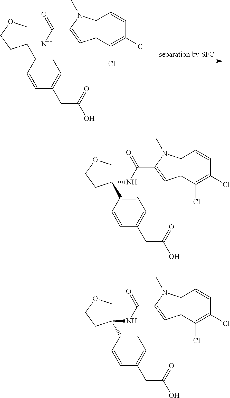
C1(NC(C2=CC3=C(N2C)C=CC(Cl)=C3Cl)=O)(C2=CC=C(CC(O)=O)C=C2)COCC1.C1(NC(C2=CC3=C(N2C)C=CC(Cl)=C3Cl)=O)(C2=CC=C(CC(O)=O)C=C2)COCC1.C1(NC(C2=CC3=C(N2C)C=CC(Cl)=C3Cl)=O)(C2=CC=C(CC(O)=O)C=C2)COCC1
